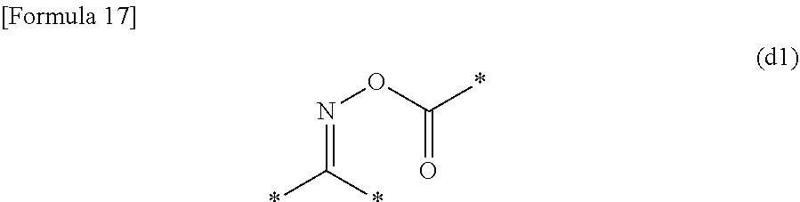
N(OC(*)=O)=C(*)*
